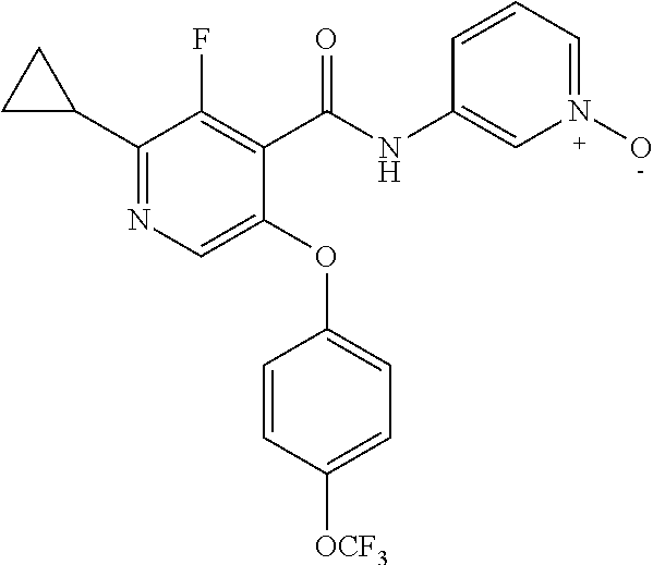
C1(C(NC2=CN(O)=CC=C2)=O)=C(F)C(C2CC2)=NC=C1OC1=CC=C([OCF3])C=C1
